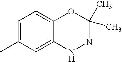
C1=C(C)C=C2C(=C1)OC(C)(C)NN2
